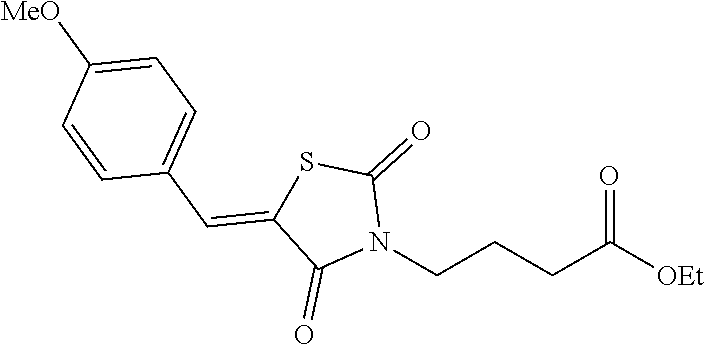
C(CCCN1C(=O)SC(=CC2=CC=C([MeO])C=C2)C1=O)([OEt])=O
